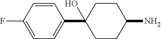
C1=CC(F)=CC=C1C1(O)CCC(N)CC1
